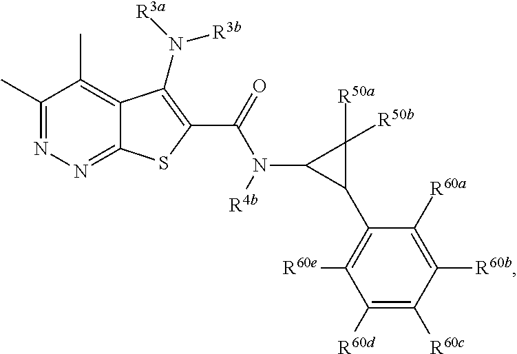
C1(C)=NN=C2C(=C1C)C(N([R3a])[R3b])=C(C(=O)N(C1C(C3=C([R60e])C([R60d])=C([R60c])C([R60b])=C3[R60a])C1([R50a])[R50b])[R4b])S2
